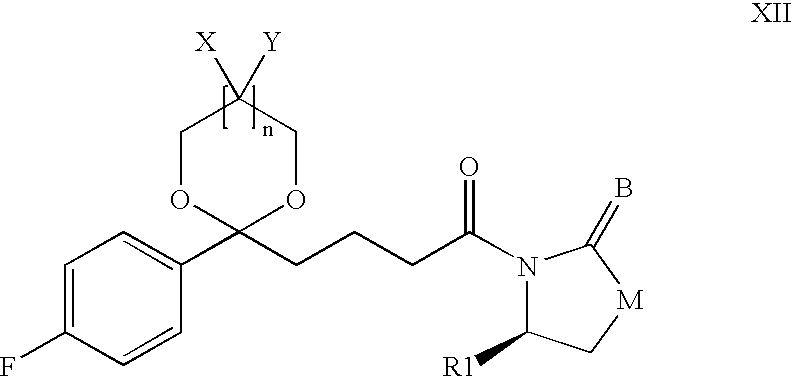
C1=C(F)C=CC(C2(CCCC(N3C([R1])C[M]C3=B)=O)OCC([X])([Y])CO2)=C1
